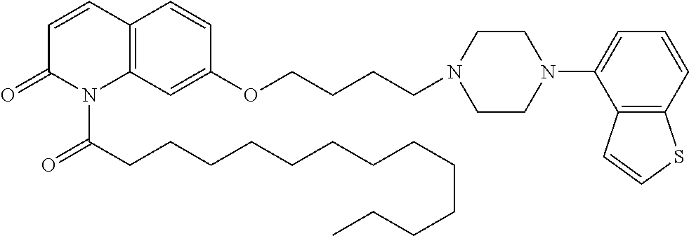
C12=C(C=C(OCCCCN3CCN(C4=CC=CC5=C4C=CS5)CC3)C=C1)N(C(CCCCCCCCCCCCC)=O)C(=O)C=C2
